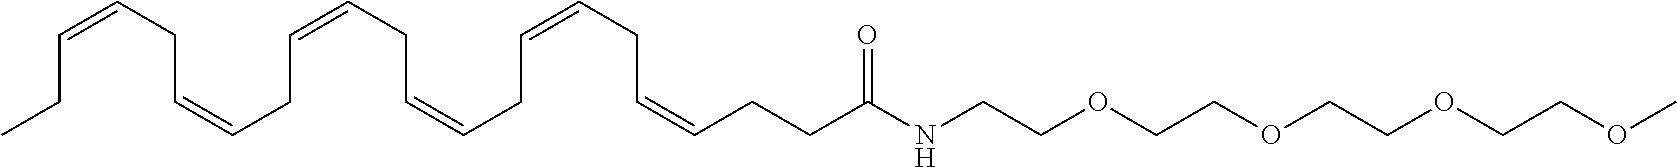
CCC=CCC=CCC=CCC=CCC=CCC=CCCC(NCCOCCOCCOCCOC)=O
